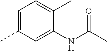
C1=C(C)C=C(NC(C)=O)C(C)=C1
